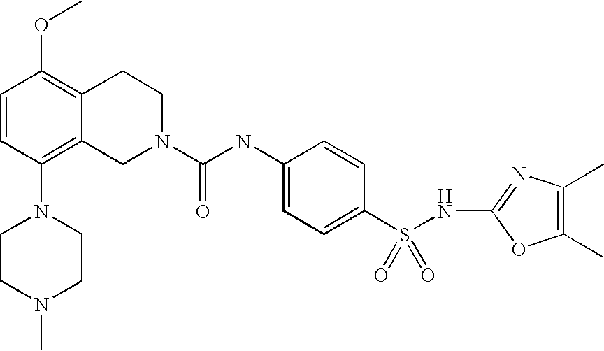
C1=CC(N2CCN(C)CC2)=C2C(=C1OC)CCN(C(NC1=CC=C(S(NC3=NC(C)=C(C)O3)(=O)=O)C=C1)=O)C2
